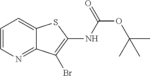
C1=CN=C2C(=C1)SC(NC(OC(C)(C)C)=O)=C2Br
